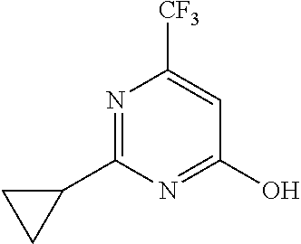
N1=C(C2CC2)N=C(O)C=C1[CF3]
